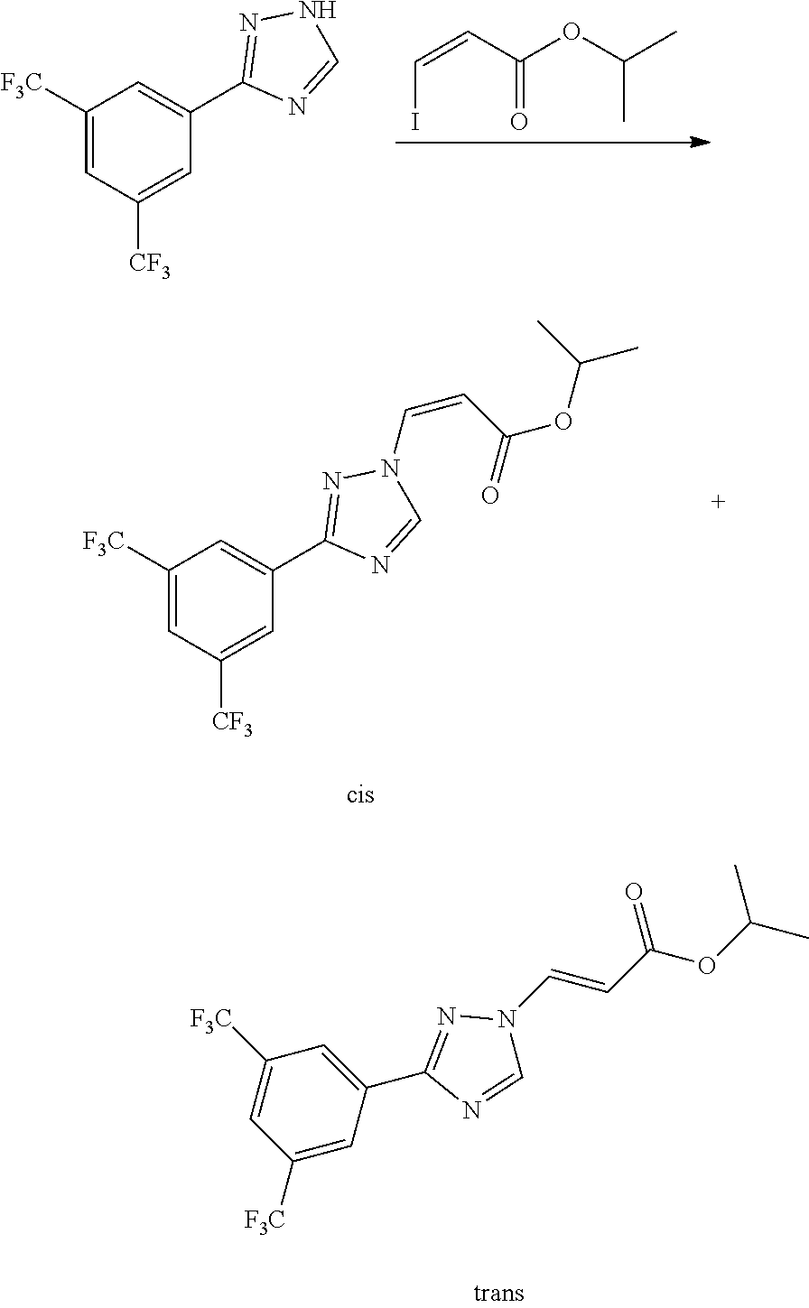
C1([F3C])=CC([CF3])=CC(C2=NNC=N2)=C1.C(I)=CC(=O)OC(C)C.C1([F3C])=CC([CF3])=CC(C2=NN(C=CC(=O)OC(C)C)C=N2)=C1.C1([F3C])=CC(C2=NN(C=CC(OC(C)C)=O)C=N2)=CC([F3C])=C1
